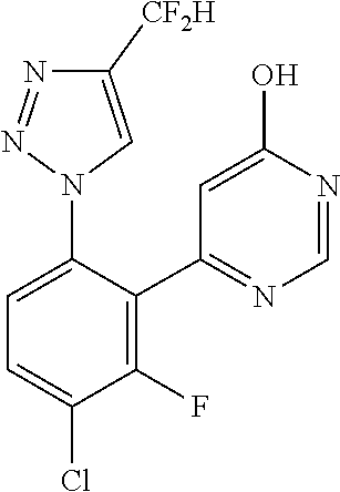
C1=NC(O)=CC(C2=C(F)C(Cl)=CC=C2N2C=C([CF2H])N=N2)=N1
